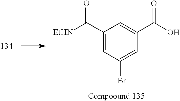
C1(C([EtHN])=O)=CC(Br)=CC(C(O)=O)=C1
